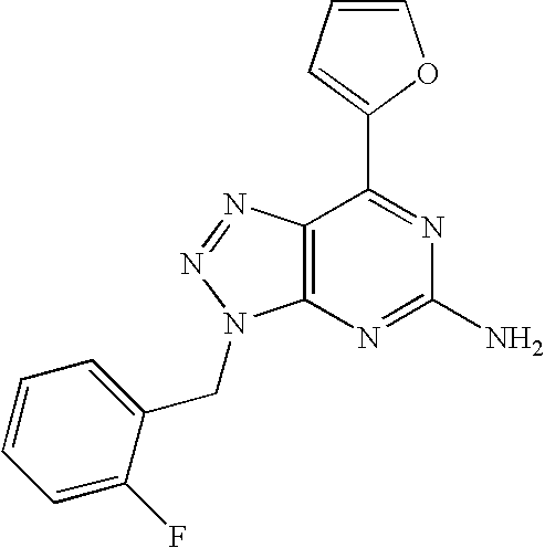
C1=CC=C(C2=NC(N)=NC3=C2N=NN3CC2=CC=CC=C2F)O1
